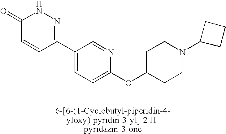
C1(=O)C=CC(C2=CC=C(OC3CCN(C4CCC4)CC3)N=C2)=NN1
